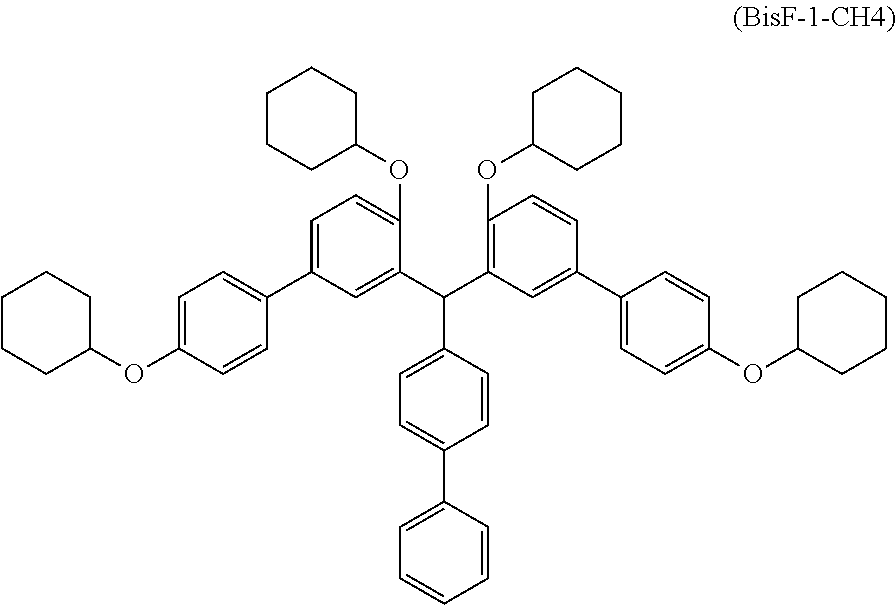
C1=C(OC2CCCCC2)C=CC(C2=CC=C(OC3CCCCC3)C(C(C3=C(OC4CCCCC4)C=CC(C4=CC=C(OC5CCCCC5)C=C4)=C3)C3=CC=C(C4=CC=CC=C4)C=C3)=C2)=C1
